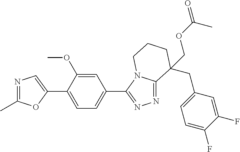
N1=C(C)OC(C2=CC=C(C3=NN=C4N3CCCC4(CC3=CC=C(F)C(F)=C3)COC(=O)C)C=C2OC)=C1
